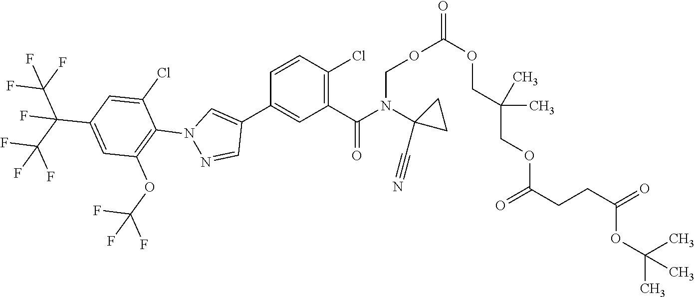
O(CN(C(C1=C(Cl)C=CC(C2=CN(C3=C(OC(F)(F)F)C=C(C(C(F)(F)F)(C(F)(F)F)F)C=C3Cl)N=C2)=C1)=O)C1(C#N)CC1)C(OCC(C)(C)COC(=O)CCC(=O)OC(C)(C)C)=O
